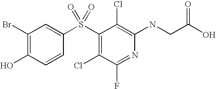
N(C1=C(Cl)C(S(C2=CC(Br)=C(O)C=C2)(=O)=O)=C(Cl)C(F)=N1)CC(O)=O
